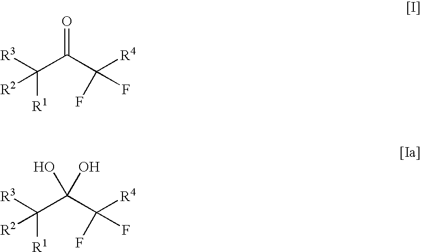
[R3]C(C(=O)C([R4])(F)F)([R1])[R2].[R3]C(C(O)(C([R4])(F)F)O)([R1])[R2]
